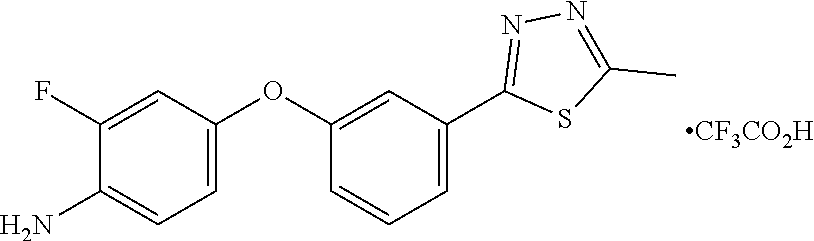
C1(F)=CC(OC2=CC(C3=NN=C(C)S3)=CC=C2)=CC=C1N.[CF3CO2H]
